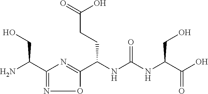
C1(C(N)CO)=NOC(C(NC(NC(C(O)=O)CO)=O)CCC(=O)O)=N1
